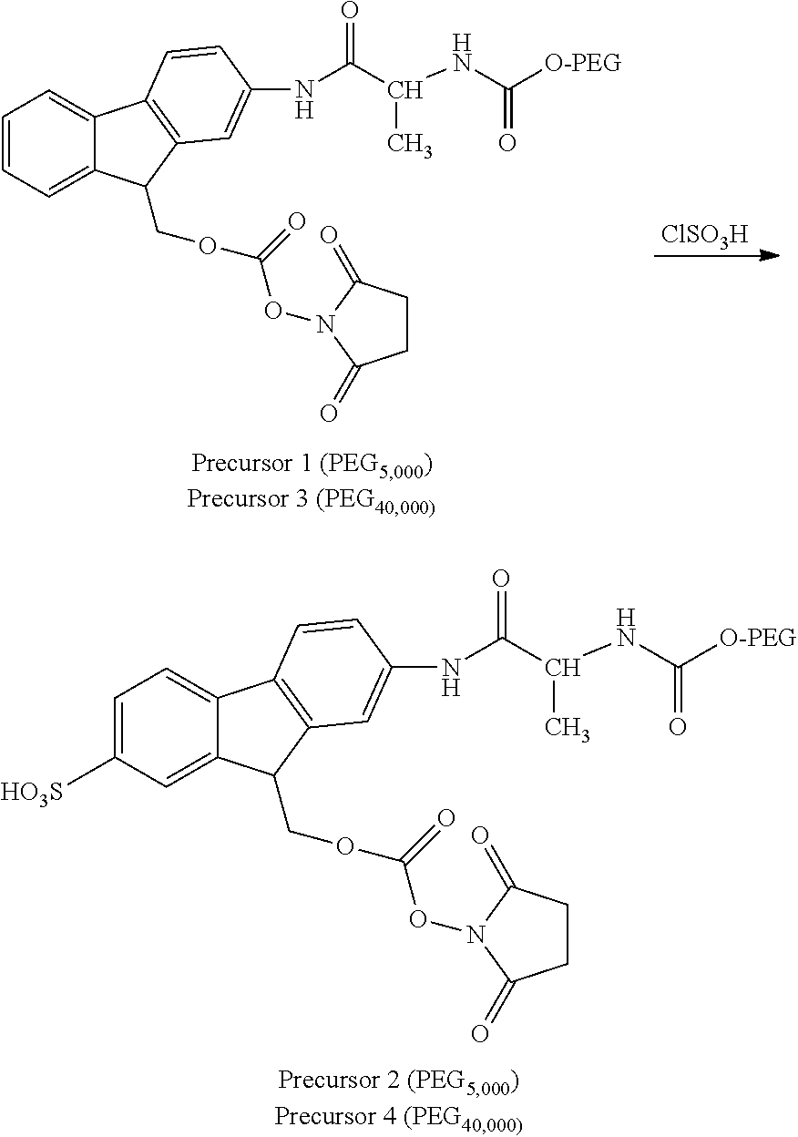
C1=C([HO3S])C=C2C(=C1)C1=C(C2COC(=O)ON2C(=O)CCC2=O)C=C(NC(C(NC([O-PEG])=O)C)=O)C=C1.C1=CC=C2C(=C1)C1=C(C2COC(=O)ON2C(=O)CCC2=O)C=C(NC(C(NC([O-PEG])=O)C)=O)C=C1.[ClSO3H]
